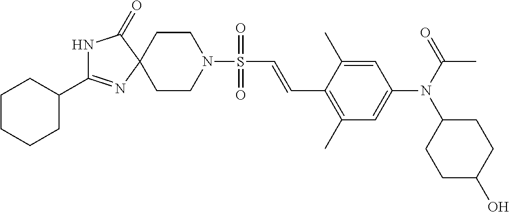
N1C(C2CCCCC2)=NC2(C1=O)CCN(S(C=CC1=C(C)C=C(N(C(=O)C)C3CCC(O)CC3)C=C1C)(=O)=O)CC2
